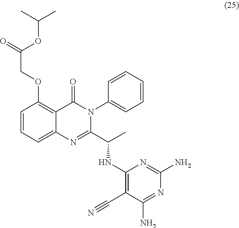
C(OC(COC1=C2C(=CC=C1)N=C(C(C)NC1=C(C#N)C(N)=NC(N)=N1)N(C1=CC=CC=C1)C2=O)=O)(C)C
